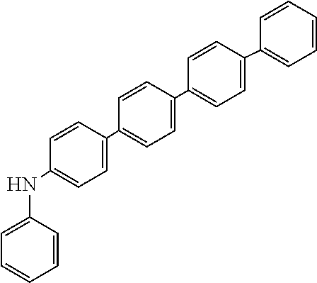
C1=C(NC2=CC=C(C3=CC=C(C4=CC=C(C5=CC=CC=C5)C=C4)C=C3)C=C2)C=CC=C1
